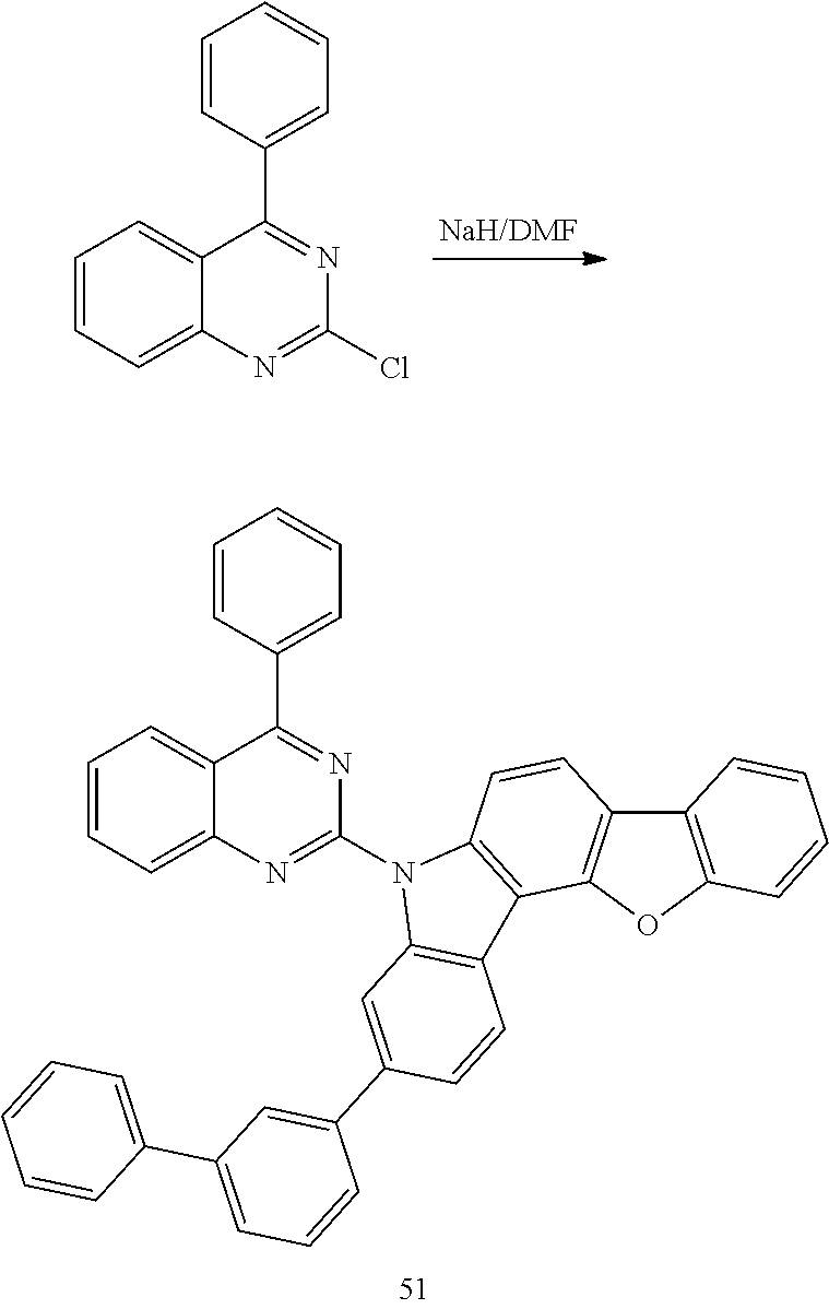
C1=CC(C2=NC(N3C4=C(C5=C(C6=C(O5)C=CC=C6)C=C4)C4=C3C=C(C3=CC(C5=CC=CC=C5)=CC=C3)C=C4)=NC3=CC=CC=C23)=CC=C1.C1=CC(C2=NC(Cl)=NC3=CC=CC=C23)=CC=C1
